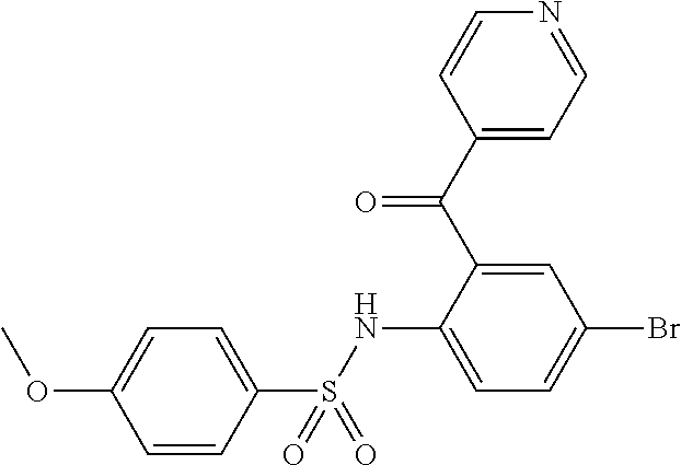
C1=CC(S(NC2=CC=C(Br)C=C2C(C2=CC=NC=C2)=O)(=O)=O)=CC=C1OC
